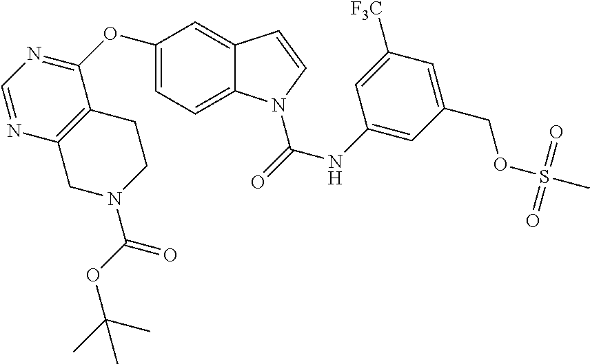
C1=NC2=C(C(OC3=CC=C4C(=C3)C=CN4C(=O)NC3=CC(COS(C)(=O)=O)=CC([F3C])=C3)=N1)CCN(C(OC(C)(C)C)=O)C2
